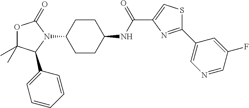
O1C(C)(C)C(C2=CC=CC=C2)N(C2CCC(NC(C3=CSC(C4=CN=CC(F)=C4)=N3)=O)CC2)C1=O
